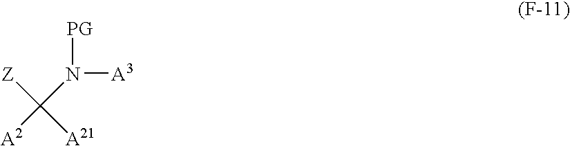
[Z]C([A21])(N([A3])[PG])[A2]
